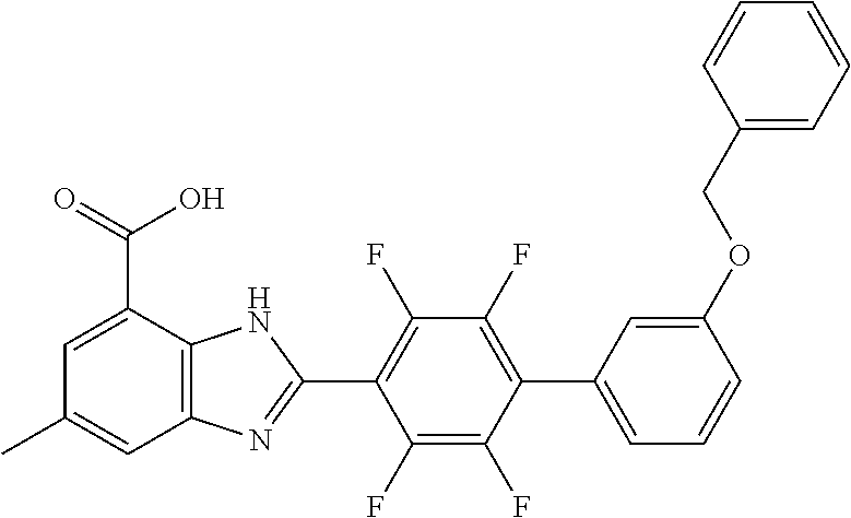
C1(F)=C(F)C(C2=CC=CC(OCC3=CC=CC=C3)=C2)=C(F)C(F)=C1C1=NC2=C(N1)C(C(=O)O)=CC(C)=C2
